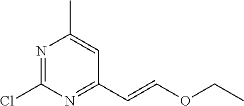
N1=C(Cl)N=C(C=COCC)C=C1C
